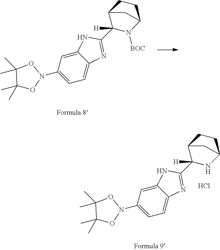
C1(N2OC(C)(C)C(C)(C)O2)=CC=C2C(=C1)NC(C1([H])N([BOC])C3CCC1C3)=N2.C1(N2OC(C)(C)C(C)(C)O2)=CC=C2C(=C1)NC(C1([H])NC3CCC1C3)=N2.Cl
